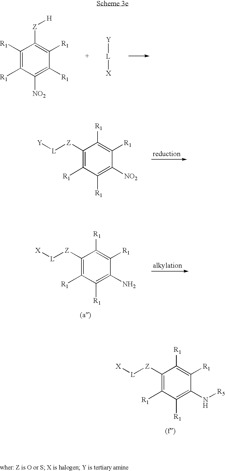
C1([R1])=C([R1])C([NO2])=C([R1])C([R1])=C1[Z][H].[L]([Y])[X].C1([Z][L][Y])=C([R1])C([R1])=C([NO2])C([R1])=C1[R1].C1([Z][L][X])=C([R1])C([R1])=C(N)C([R1])=C1[R1].C1([Z][L][X])=C([R1])C([R1])=C(N[R5])C([R1])=C1[R1]
